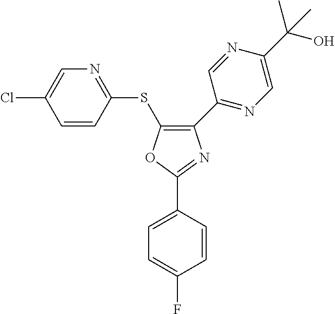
C1(C2=CC=C(F)C=C2)=NC(C2=NC=C(C(O)(C)C)N=C2)=C(SC2=NC=C(Cl)C=C2)O1
